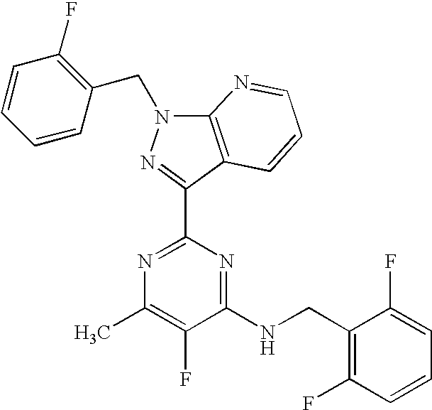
N1=C(C2=NN(CC3=C(F)C=CC=C3)C3=C2C=CC=N3)N=C(NCC2=C(F)C=CC=C2F)C(F)=C1C
